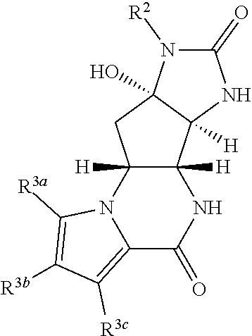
C12=C([R3c])C([R3b])=C([R3a])N1C1([H])C([H])(NC2=O)C2([H])C(O)(C1)N([R2])C(=O)N2
